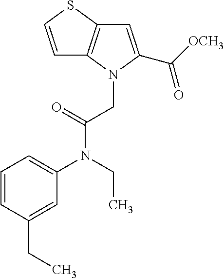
C1=CC(CC)=CC(N(CC)C(=O)CN2C3=C(SC=C3)C=C2C([OCH3])=O)=C1
